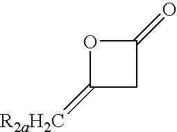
C1(=[R2aH2C])CC(=O)O1
